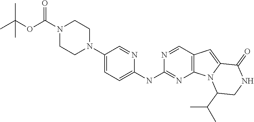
N1=CC2=C(N=C1NC1=CC=C(N3CCN(C(OC(C)(C)C)=O)CC3)C=N1)N1C(=C2)C(=O)NCC1C(C)C
